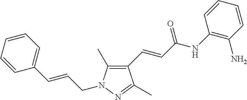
C1=CC=CC(C=CCN2C(C)=C(C=CC(NC3=C(N)C=CC=C3)=O)C(C)=N2)=C1
